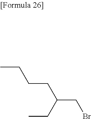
CCCCC(CBr)CC
